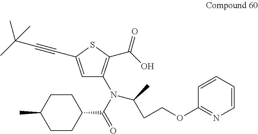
C1=C(C#CC(C)(C)C)SC(C(O)=O)=C1N(C(C1CCC(C)CC1)=O)C(C)CCOC1=NC=CC=C1
